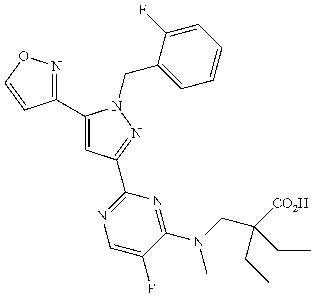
C1(C2=CC(C3=NC=C(F)C(N(C)CC([CO2H])(CC)CC)=N3)=NN2CC2=CC=CC=C2F)=NOC=C1
